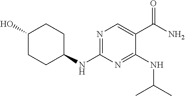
N1=C(NC2CCC(O)CC2)N=C(NC(C)C)C(C(N)=O)=C1
